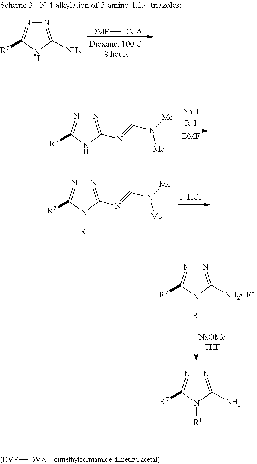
[DMA][(DMF].N1=C(N=CN([Me])[Me])NC([R7])=N1.[DMF].N1=C(N=CN([Me])[Me])N([R1])C([R7])=N1.N1=C(N)N([R1])C([R7])=N1.N1=C([NH2HCl])N([R1])C([R7])=N1.[DMF][DMA].N1=C(N)NC([R7])=N1
